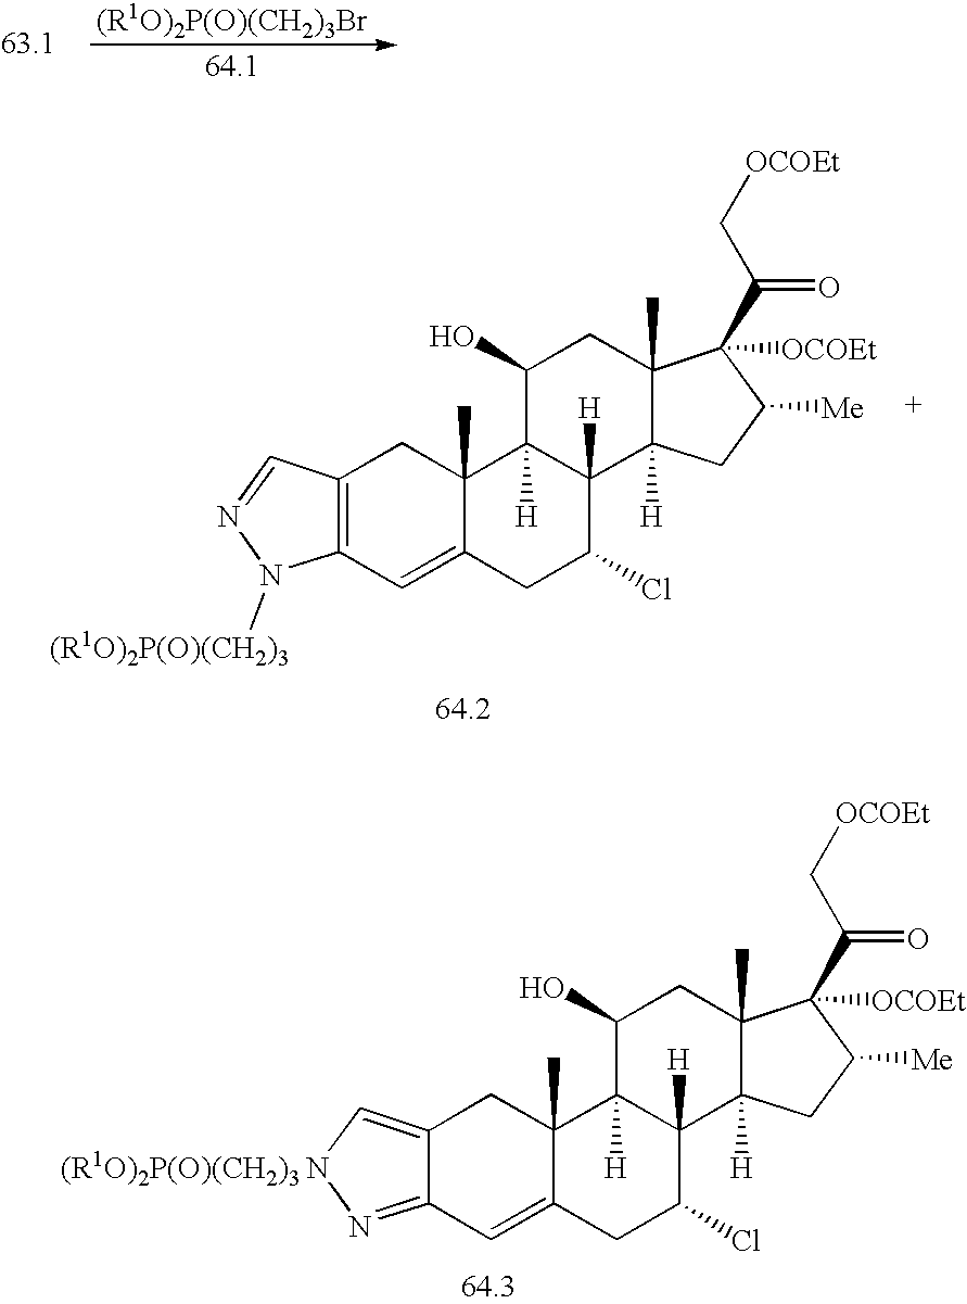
C12=C(C=C3C(C)(C1)C1([H])C([H])(C(Cl)C3)C3([H])C(C)(CC1O)C([OCOEt])(C(C[OCOEt])=O)C([Me])C3)N([(R1O)2P(O)(CH2)3])N=C2.C12=C[(R1O)2P(O)(CH2)3 N]N=C1C=C1C(C)(C2)C2([H])C([H])(C(Cl)C1)C1([H])C(C)(CC2O)C([OCOEt])(C(C[OCOEt])=O)C([Me])C1
